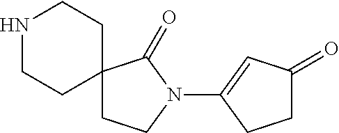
N1CCC2(CC1)CCN(C1=CC(=O)CC1)C2=O
